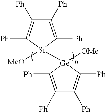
C1([Ph])=C([Ph])[Si]([MeO])([Ge]2([OMe])C([Ph])=C([Ph])C([Ph])=C2[Ph])C([Ph])=C1[Ph]
